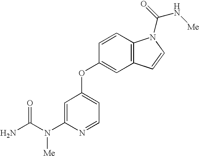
C(N(C1=CC(OC2=CC3=C(C=C2)N(C(N[Me])=O)C=C3)=CC=N1)[Me])(N)=O
